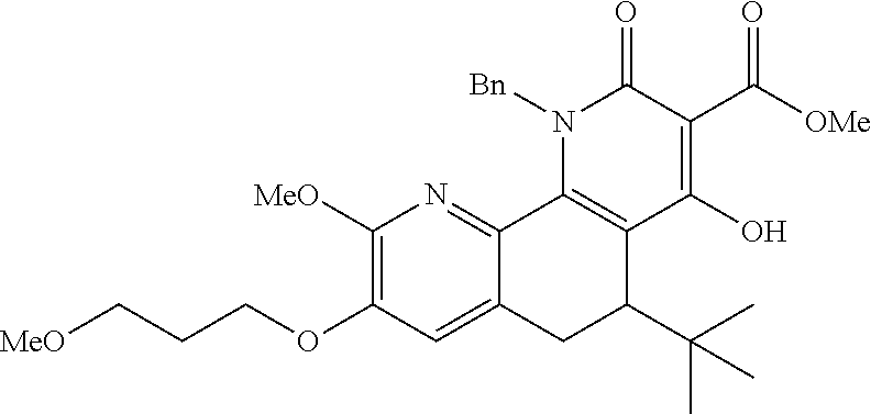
[MeO]CCCOC1=C([MeO])N=C2C(=C1)CC(C(C)(C)C)C1=C2N([Bn])C(=O)C(C([OMe])=O)=C1O
